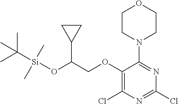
C1(OCC(O[Si](C(C)(C)C)(C)C)C2CC2)=C(Cl)N=C(Cl)N=C1N1CCOCC1
